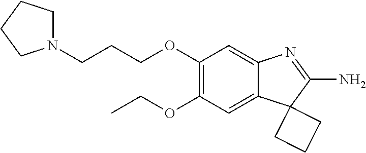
N1(CCCOC2=C(OCC)C=C3C(=C2)N=C(N)C32CCC2)CCCC1
